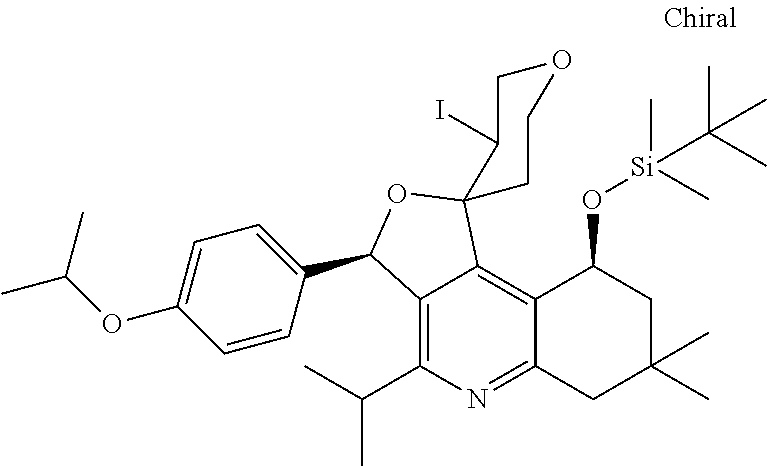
C12=C(C(C)C)N=C3C(=C1C1(OC2C2=CC=C(OC(C)C)C=C2)CCOCC1I)C(O[Si](C(C)(C)C)(C)C)CC(C)(C)C3
